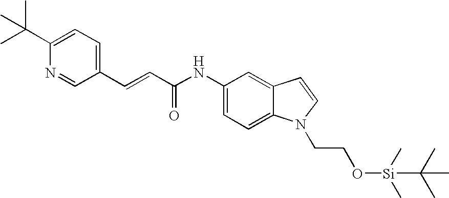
C(C1=CC=C(C(C)(C)C)N=C1)=CC(NC1=CC=C2C(=C1)C=CN2CCO[Si](C(C)(C)C)(C)C)=O
